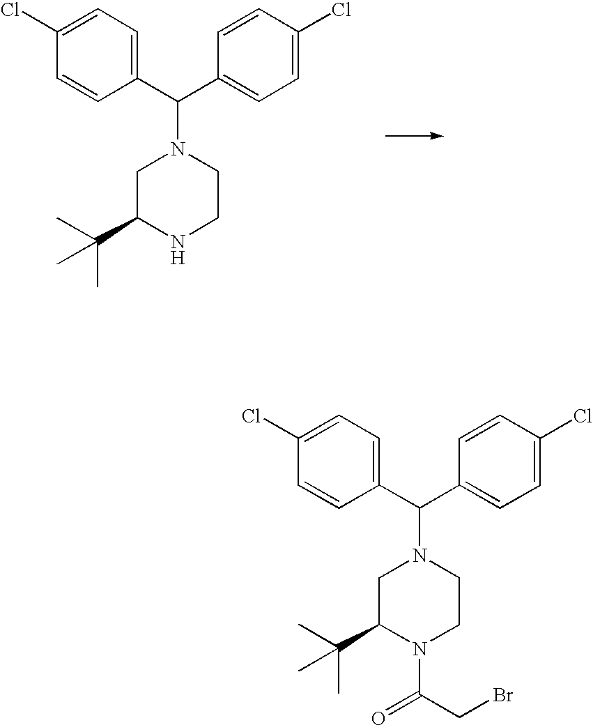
C1=C(Cl)C=CC(C(C2=CC=C(Cl)C=C2)N2CC(C(C)(C)C)NCC2)=C1.C1=C(Cl)C=CC(C(C2=CC=C(Cl)C=C2)N2CC(C(C)(C)C)N(C(CBr)=O)CC2)=C1
